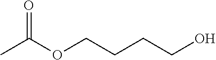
O(CCCCO)C(C)=O
